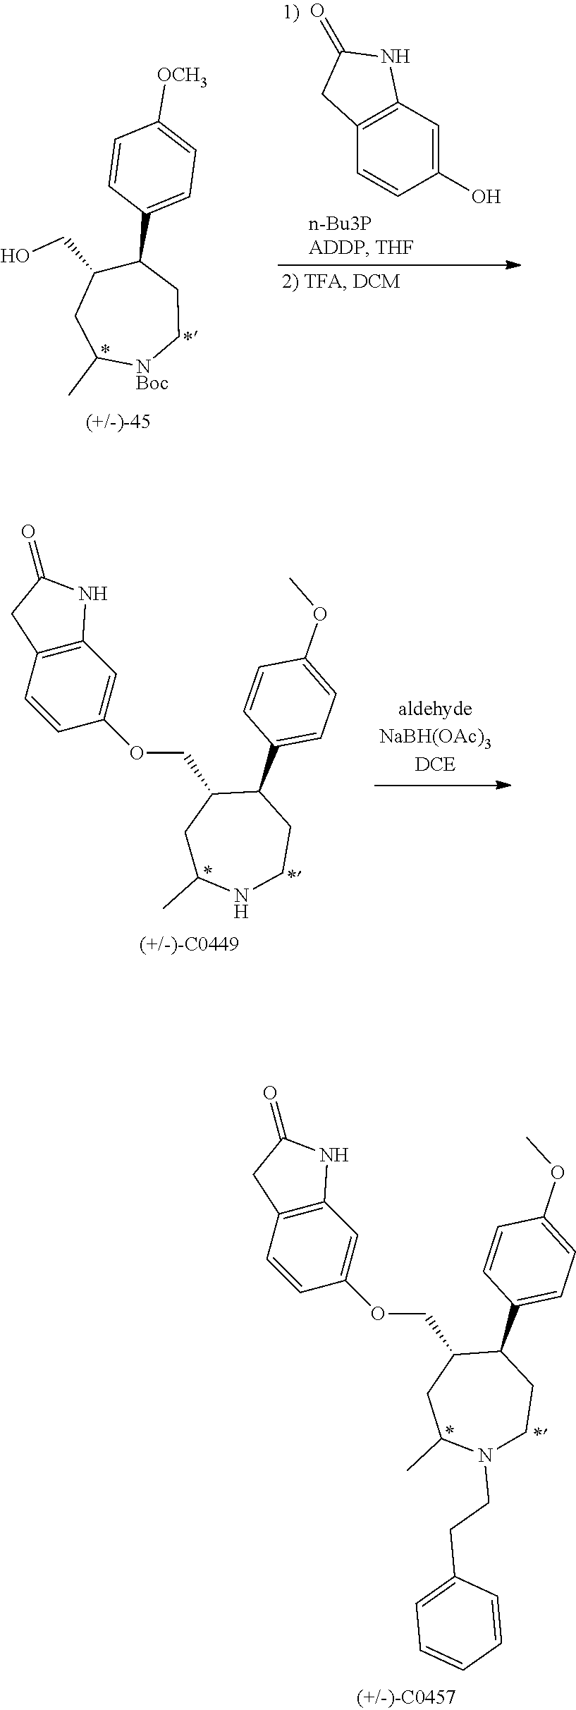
C1=CC(C2C(CO)CC(C)[NBoc]CC2)=CC=C1[OCH3].C1(O)=CC2=C(C=C1)CC(=O)N2.C1=CC(C2C(COC3=CC4=C(C=C3)CC(=O)N4)CC(C)NCC2)=CC=C1OC.C1=CC(C2C(COC3=CC4=C(C=C3)CC(=O)N4)CC(C)N(CCC3=CC=CC=C3)CC2)=CC=C1OC
